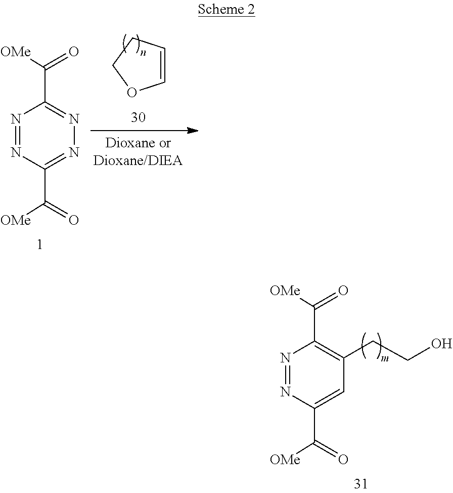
N1=NC(C([OMe])=O)=CC(CCO)=C1C([OMe])=O.N1=NC(C([OMe])=O)=NN=C1C([OMe])=O.C1=CCCO1
